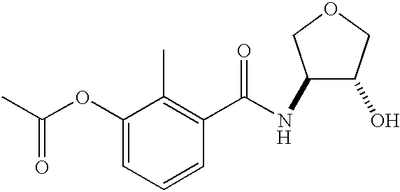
C1(NC(C2=C(C)C(OC(C)=O)=CC=C2)=O)C(O)COC1.[H]
